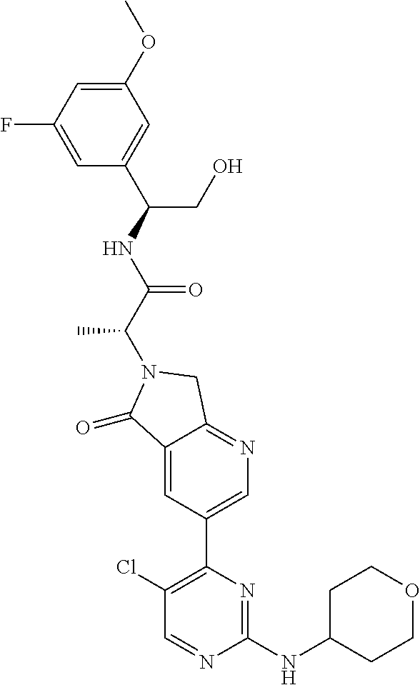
C1(=O)C2=CC(C3=C(Cl)C=NC(NC4CCOCC4)=N3)=CN=C2CN1C(C(=O)NC(C1=CC(OC)=CC(F)=C1)CO)C
